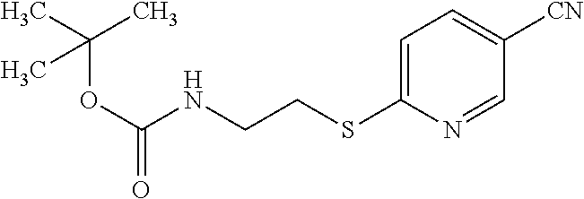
C1=C(SCCNC(OC(C)(C)C)=O)N=CC([CN])=C1
